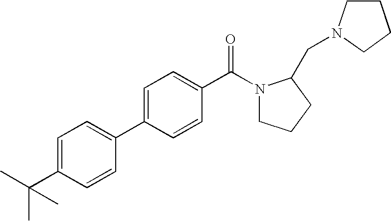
C1(C(C)(C)C)=CC=C(C2=CC=C(C(=O)N3CCCC3CN3CCCC3)C=C2)C=C1
